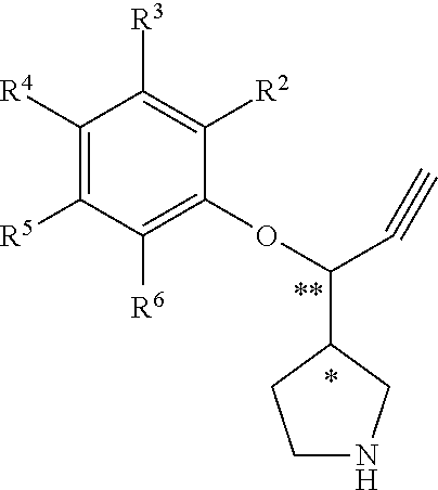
C1([R4])=C([R5])C([R6])=C(OC(C2CCNC2)C#C)C([R2])=C1[R3]
